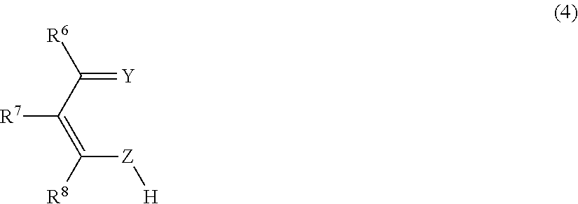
C([Z][H])(=C(C(=[Y])[R6])[R7])[R8]
